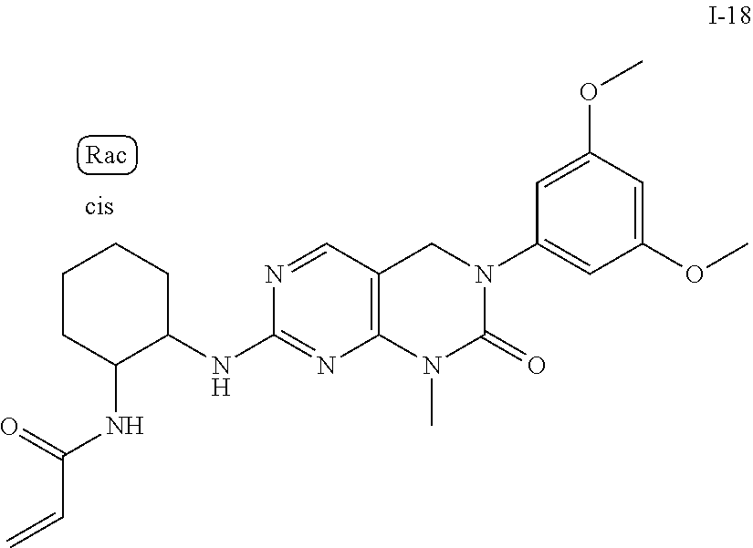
N1=CC2=C(N=C1NC1CCCCC1NC(C=C)=O)N(C)C(=O)N(C1=CC(OC)=CC(OC)=C1)C2
